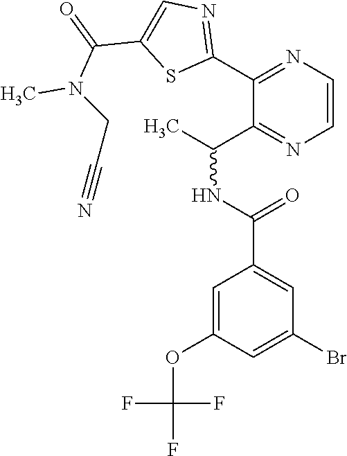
C1=C(Br)C=C(C(NC(C)C2=NC=CN=C2C2=NC=C(C(=O)N(C)CC#N)S2)=O)C=C1OC(F)(F)F
